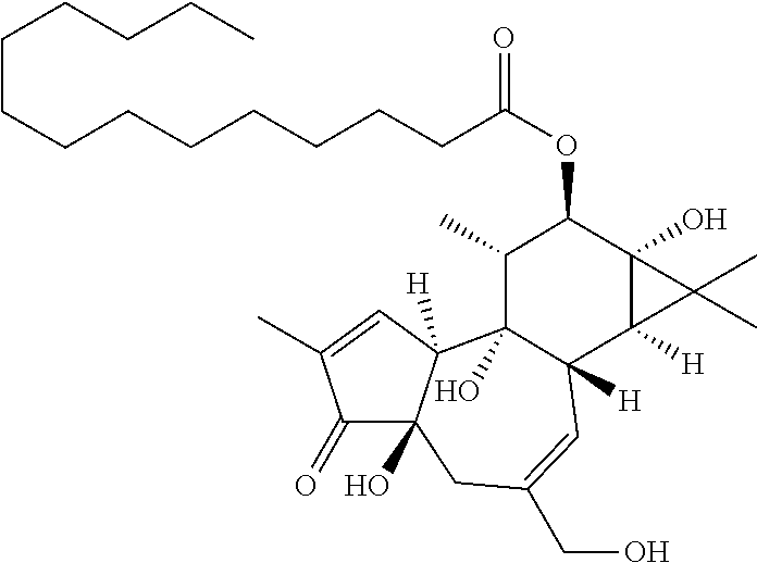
C1(=O)C2(O)C([H])(C=C1C)C1(O)C([H])(C=C(CO)C2)C2([H])C(O)(C(OC(CCCCCCCCCCCCC)=O)C1C)C2(C)C
